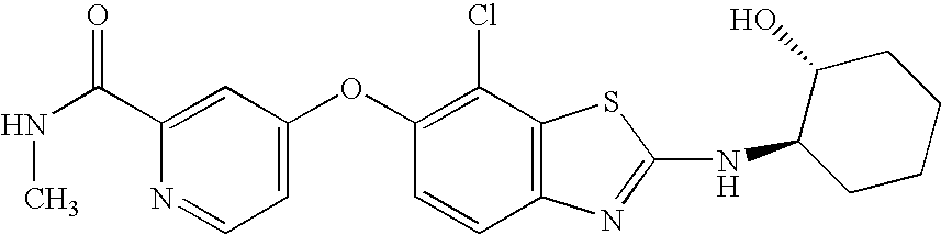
N1=CC=C(OC2=C(Cl)C3=C(C=C2)N=C(NC2CCCCC2O)S3)C=C1C(NC)=O
